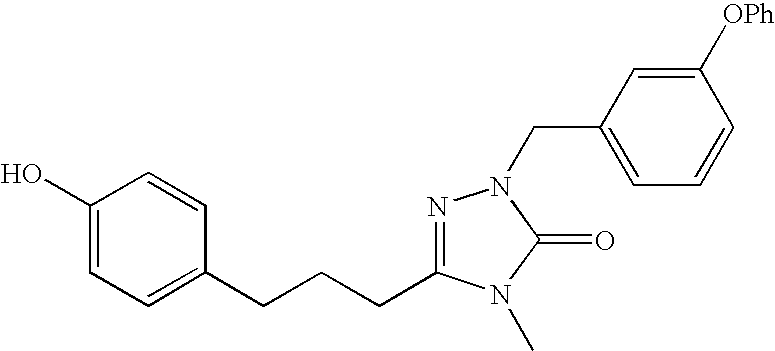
C1(O)=CC=C(CCCC2=NN(CC3=CC=CC([OPh])=C3)C(=O)N2C)C=C1
